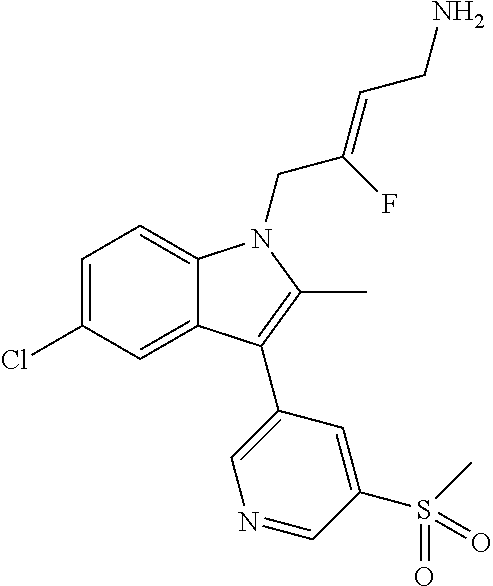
C1=C(Cl)C=C2C(=C1)N(CC(=CCN)F)C(C)=C2C1=CN=CC(S(=O)(=O)C)=C1
